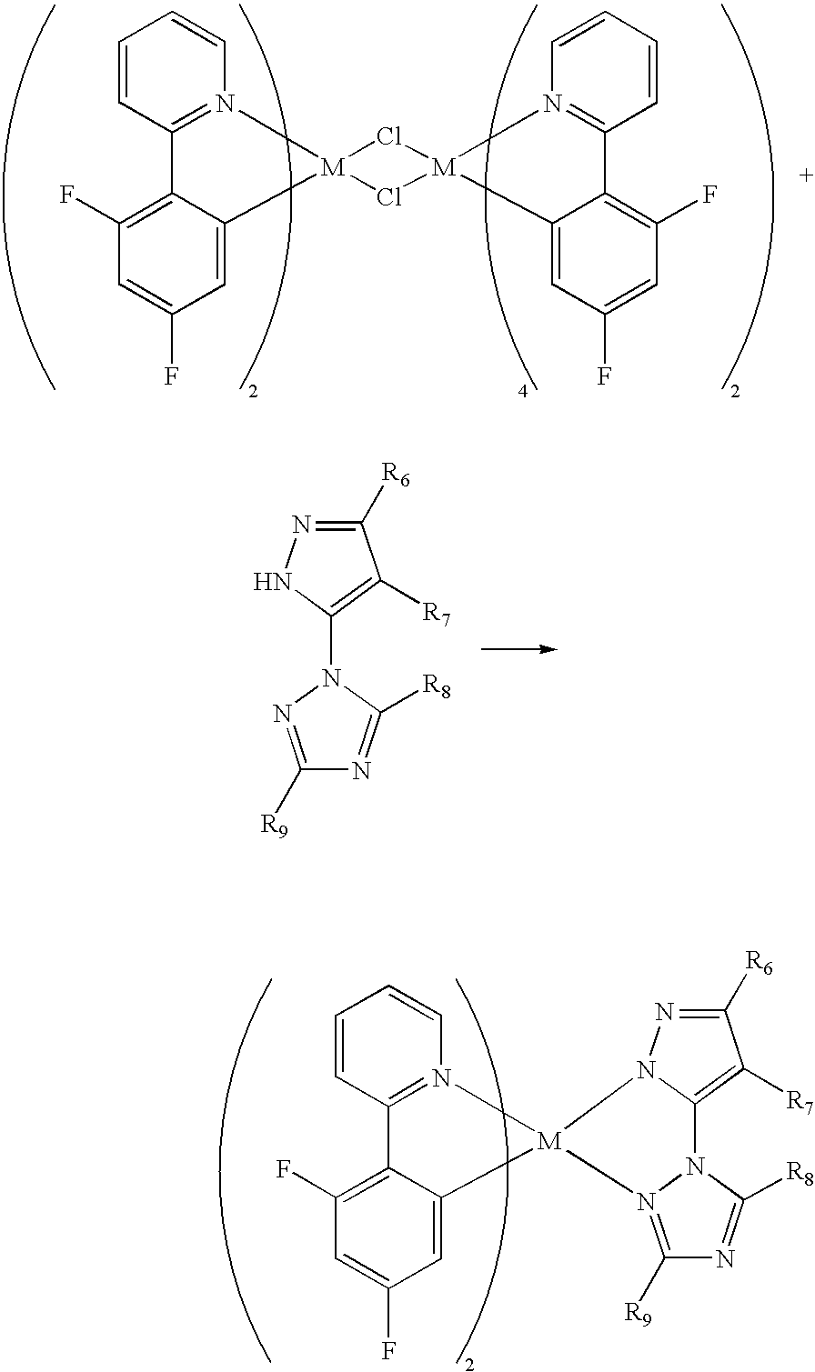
C1=CC=CN2=C1C1=C(F)C=C(F)C=C1[M]21Cl[M]2(N3=C(C=CC=C3)C3=C(F)C=C(F)C=C32)Cl1.N1=C([R6])C([R7])=C(N2C([R8])=NC([R9])=N2)N1.C1=CC=CN2=C1C1=C(F)C=C(F)C=C1[M]21N2N=C([R6])C([R7])=C2N2C([R8])=NC([R9])=N12
